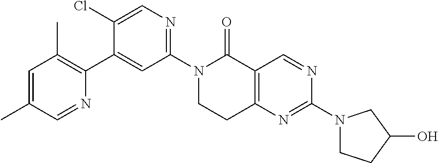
N1(C2=NC=C(Cl)C(C3=C(C)C=C(C)C=N3)=C2)CCC2=C(C1=O)C=NC(N1CCC(O)C1)=N2
